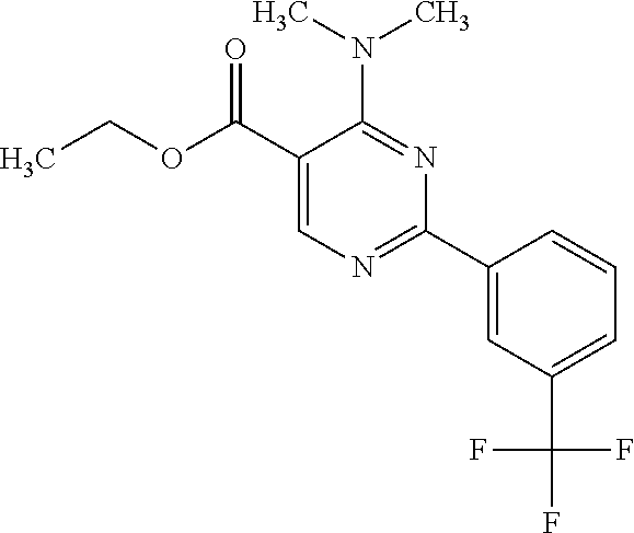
CCOC(C1=CN=C(C2=CC(C(F)(F)F)=CC=C2)N=C1N(C)C)=O
